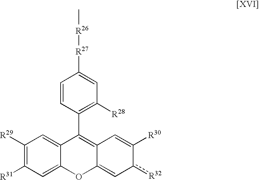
C1([R29])=C([R31])C=C2C(=C1)C(C1=C([R28])C=C([R27][R26]C)C=C1)=C1C(=Cc([R32])C([R30])=C1)O2
